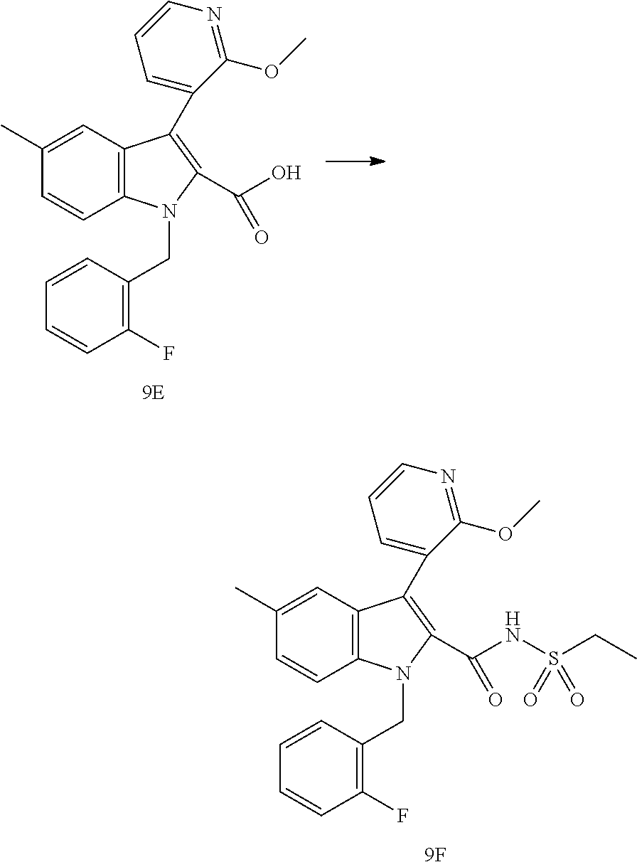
C12=C(C=C(C)C=C1)C(C1=CC=CN=C1OC)=C(C(NS(CC)(=O)=O)=O)N2CC1=C(F)C=CC=C1.C12=C(C=C(C)C=C1)C(C1=CC=CN=C1OC)=C(C(O)=O)N2CC1=C(F)C=CC=C1
